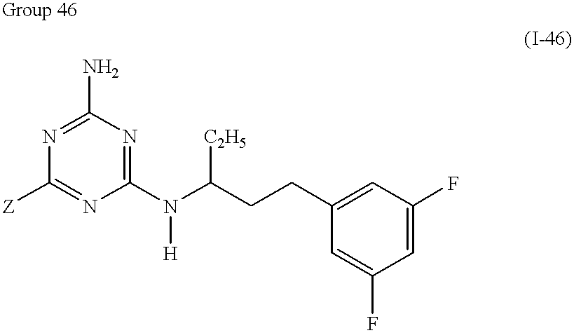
N1=C(N)N=C(N([H])C([C2H5])CCC2=CC(F)=CC(F)=C2)N=C1[Z]
